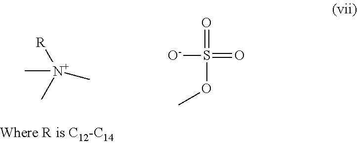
C[N+]([R])(C)C.O=S(OC)(=O)[O-]
